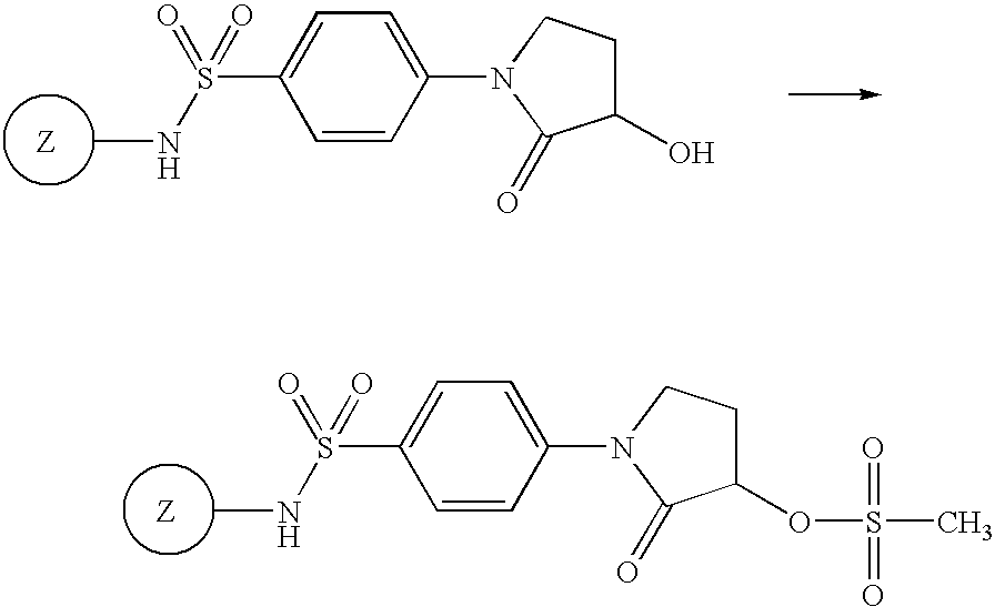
C1=CC(N2C(=O)C(OS(=O)(=O)C)CC2)=CC=C1S(NC)(=O)=O.C1=CC(N2C(=O)C(O)CC2)=CC=C1S(NC)(=O)=O
